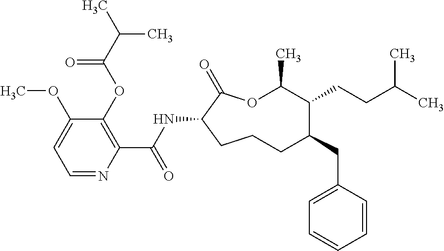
C1CC(NC(C2=C(OC(C(C)C)=O)C(OC)=CC=N2)=O)C(=O)OC(C)C(CCC(C)C)C(CC2=CC=CC=C2)C1
